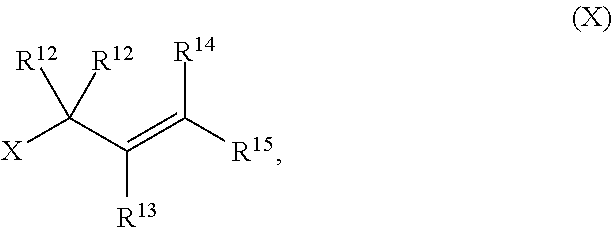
[X]C(C(=C([R15])[R14])[R13])([R12])[R12]
